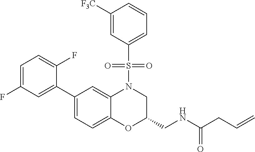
C1=C(F)C=C(C2=CC=C3C(=C2)N(S(C2=CC=CC([F3C])=C2)(=O)=O)CC(CNC(=O)CC=C)O3)C(F)=C1
